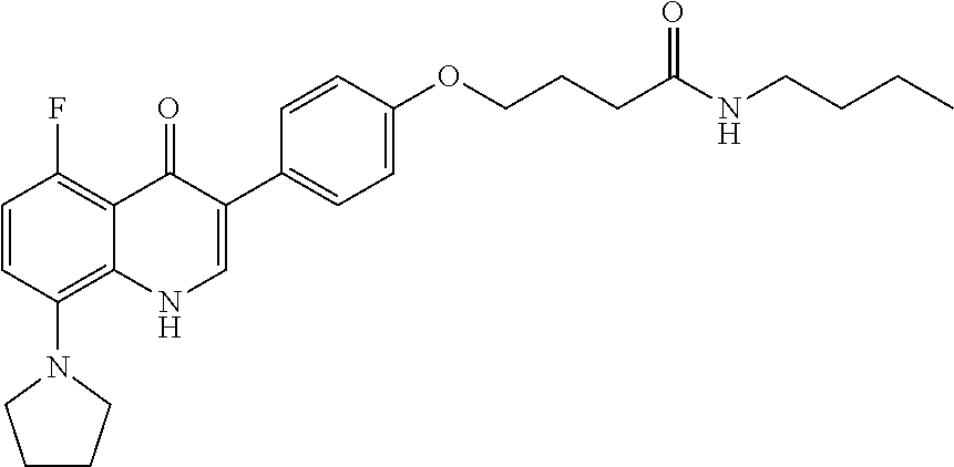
C1=CC(N2CCCC2)=C2C(=C1F)C(=O)C(C1=CC=C(OCCCC(NCCCC)=O)C=C1)=CN2
